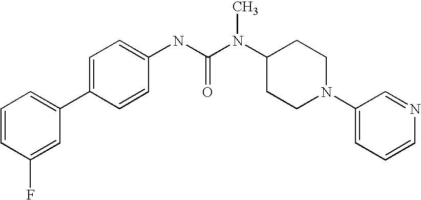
C1=CC(F)=CC(C2=CC=C(NC(N(C3CCN(C4=CC=CN=C4)CC3)C)=O)C=C2)=C1
